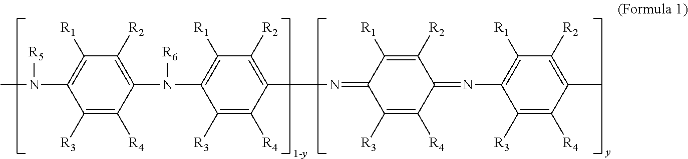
C1(N([R6])C2=C([R1])C([R2])=C(N=C3C([R3])=C([R4])C(=NC4=C([R1])C([R2])=C(C)C([R4])=C4[R3])C([R2])=C3[R1])C([R4])=C2[R3])=C([R2])C([R1])=C(N([R5])C)C([R3])=C1[R4]
